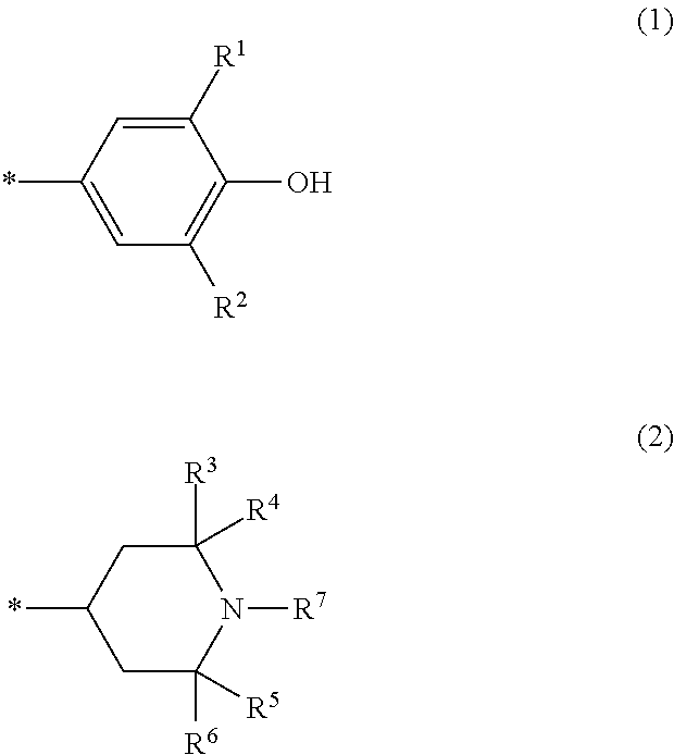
C1([R1])=CC(*)=CC([R2])=C1O.C1([R3])([R4])CC(*)CC([R6])([R5])N1[R7]
